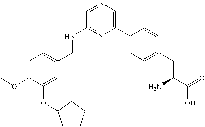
C1(NCC2=CC=C(OC)C(OC3CCCC3)=C2)=NC(C2=CC=C(CC(N)C(O)=O)C=C2)=CN=C1
